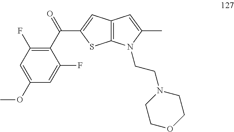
C1(C(=O)C2=CC3=C(S2)N(CCN2CCOCC2)C(C)=C3)=C(F)C=C(OC)C=C1F
